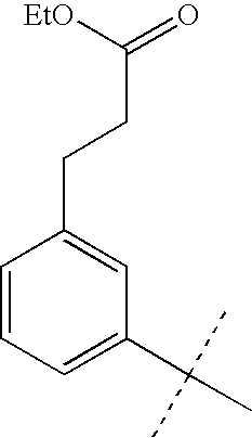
C1=CC=C(C(C)(C)C)C=C1CCC(=O)[EtO]
